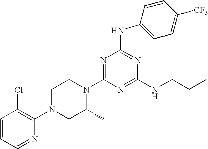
C1=CC=NC(N2CC(C)N(C3=NC(NC4=CC=C([CF3])C=C4)=NC(NCCC)=N3)CC2)=C1Cl
